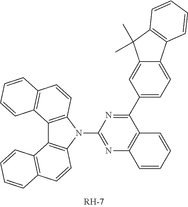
C1(N2C3=C(C4=C2C=CC2=C4C=CC=C2)C2=C(C=C3)C=CC=C2)=NC2=C(C(C3=CC=C4C(=C3)C(C)(C)C3=C4C=CC=C3)=N1)C=CC=C2
